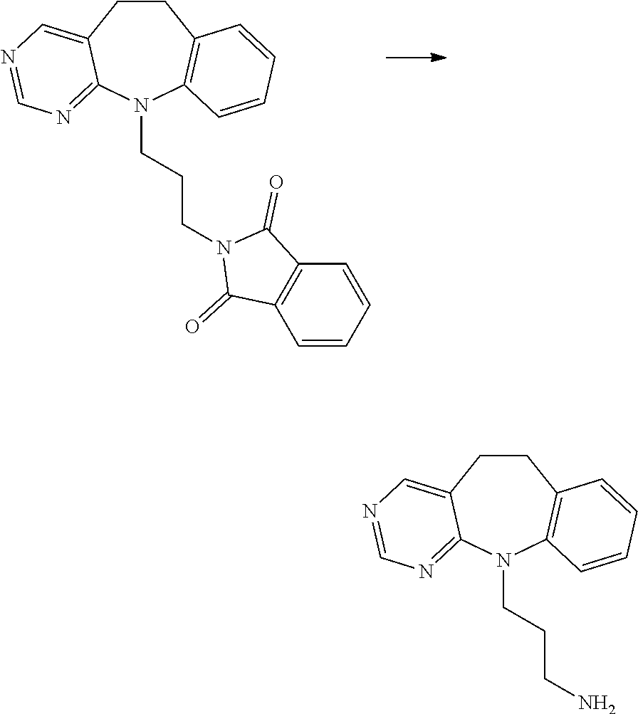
C1CC2=C(N(CCCN3C(=O)C4=C(C=CC=C4)C3=O)C3=NC=NC=C13)C=CC=C2.C1CC2=C(N(CCCN)C3=NC=NC=C13)C=CC=C2
